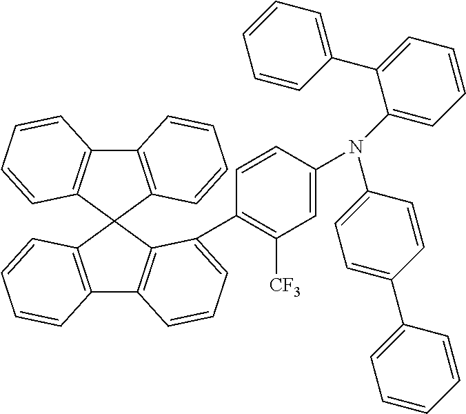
C12=C(C3(C4=C1C=CC=C4)C1=C(C4=C3C(C3=C([CF3])C=C(N(C5=CC=C(C6=CC=CC=C6)C=C5)C5=CC=CC=C5C5=CC=CC=C5)C=C3)=CC=C4)C=CC=C1)C=CC=C2
